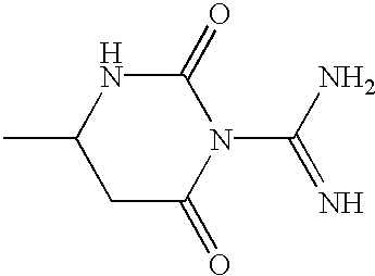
C1C(=O)N(C(N)=N)C(=O)NC1C
